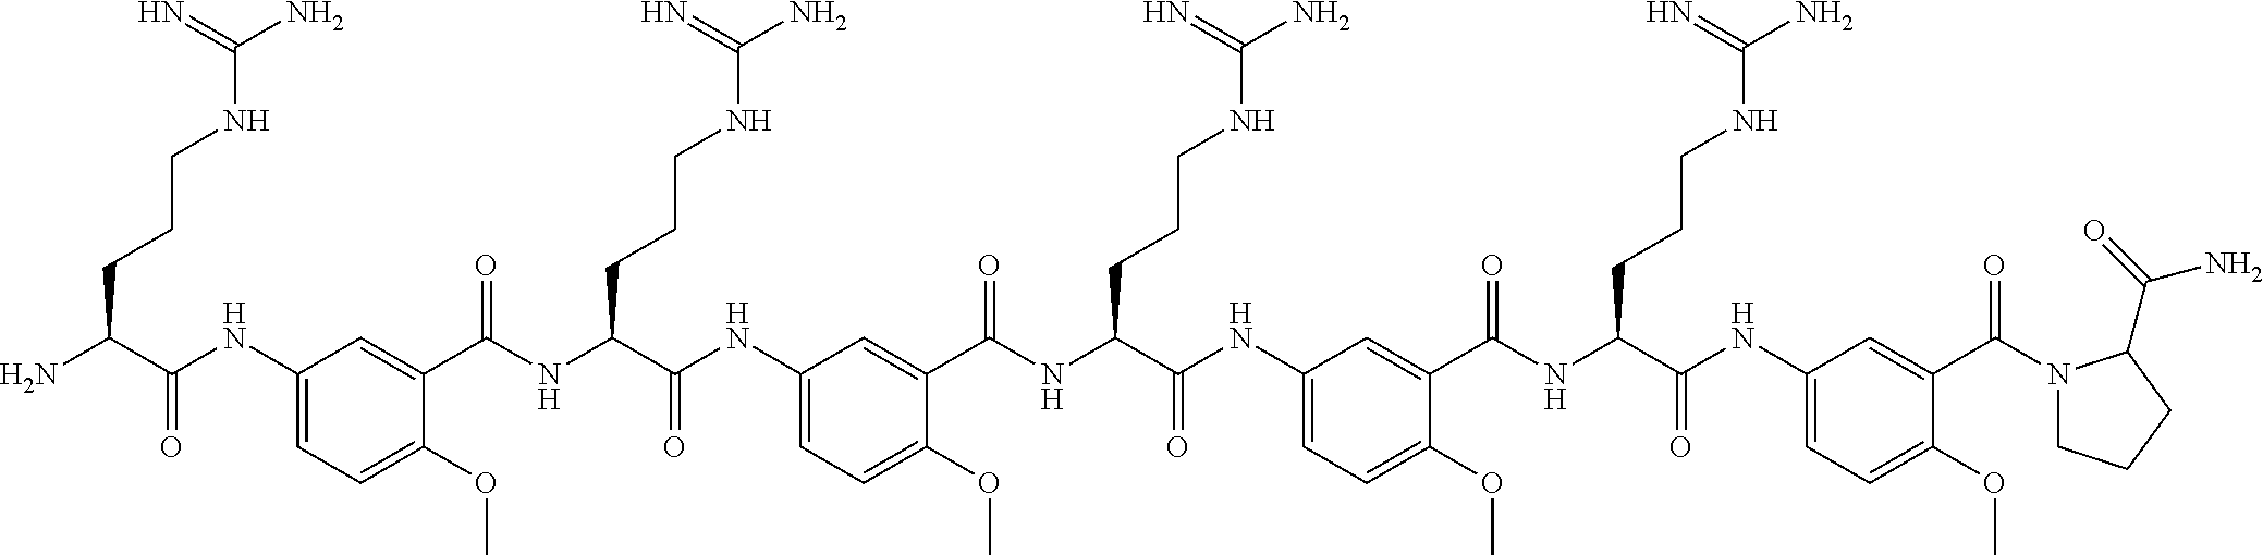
C1(NC(C(N)CCCNC(N)=N)=O)=CC=C(OC)C(C(NC(C(NC2=CC=C(OC)C(C(NC(C(NC3=CC=C(OC)C(C(NC(C(NC4=CC=C(OC)C(C(N5CCCC5C(=O)N)=O)=C4)=O)CCCNC(N)=N)=O)=C3)=O)CCCNC(N)=N)=O)=C2)=O)CCCNC(N)=N)=O)=C1
